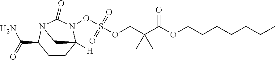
C1CC2([H])N(OS(OCC(C(OCCCCCCC)=O)(C)C)(=O)=O)C(=O)N(C1C(=O)N)C2
